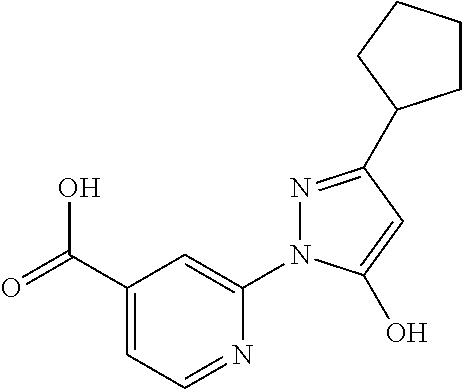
C(C1=CC=NC(N2N=C(C3CCCC3)C=C2O)=C1)(=O)O
